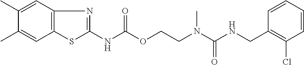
C1=CC(CNC(N(CCOC(NC2=NC3=C(S2)C=C(C)C(C)=C3)=O)C)=O)=C(Cl)C=C1
